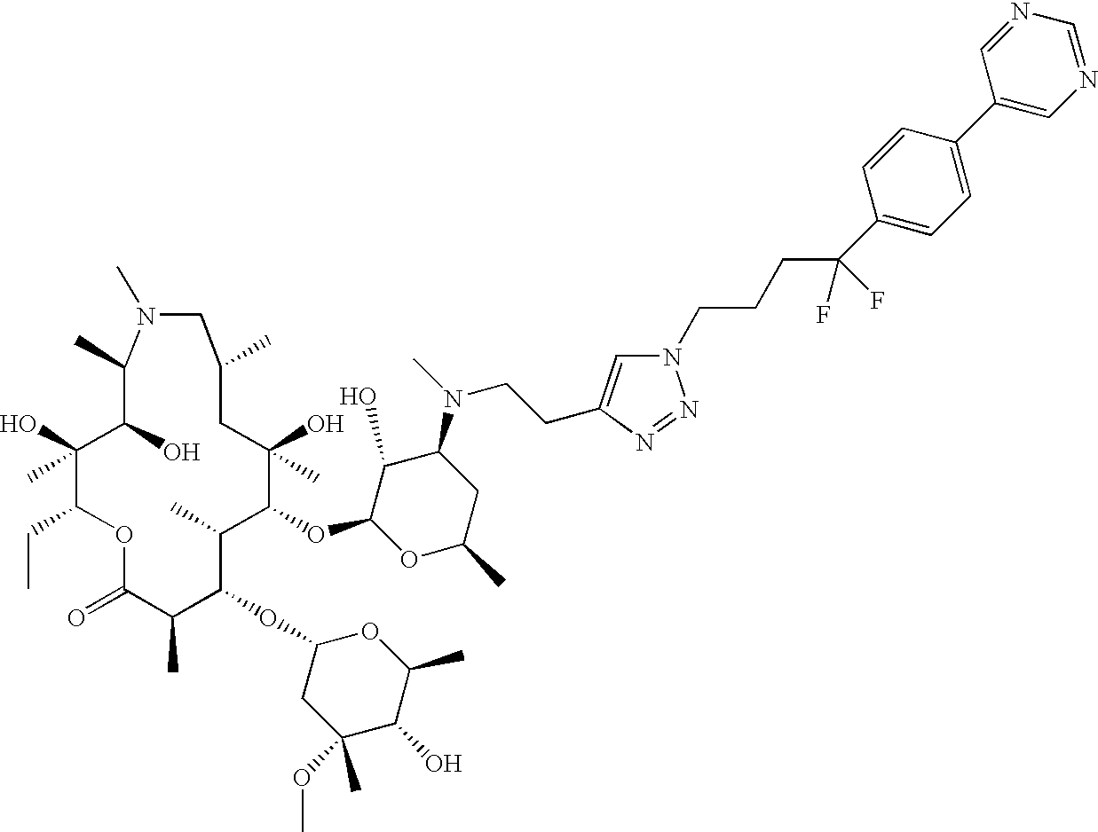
O1C(=O)C(C)C(OC2CC(OC)(C)C(O)C(C)O2)C(C)C(OC2OC(C)CC(N(CCC3=CN(CCCC(C4=CC=C(C5=CN=CN=C5)C=C4)(F)F)N=N3)C)C2O)C(O)(C)CC(C)CN(C)C(C)C(O)C(O)(C)C1CC
